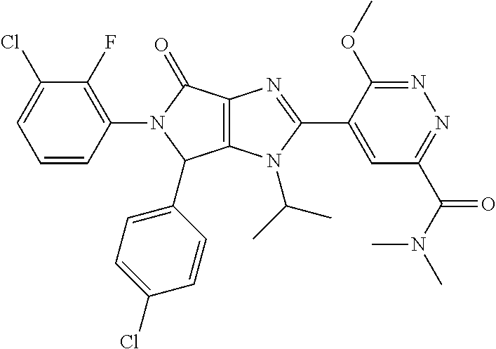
C12=C(N(C(C)C)C(C3=CC(C(=O)N(C)C)=NN=C3OC)=N1)C(C1=CC=C(Cl)C=C1)N(C1=C(F)C(Cl)=CC=C1)C2=O
